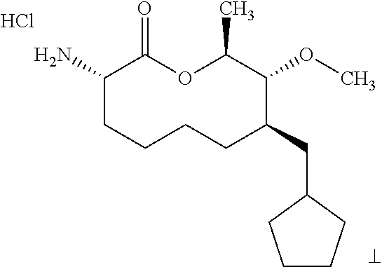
Cl.NC1CCCCC(CC2CCCC2)C(OC)C(C)OC1=O
